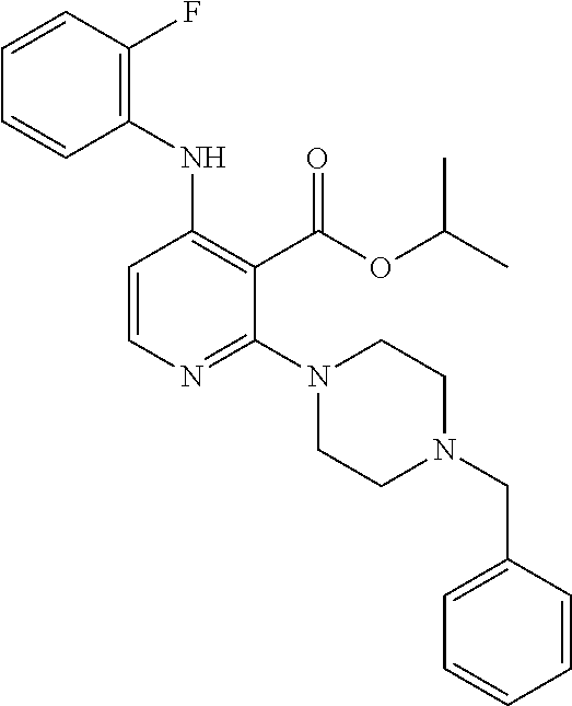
C1=CN=C(N2CCN(CC3=CC=CC=C3)CC2)C(C(OC(C)C)=O)=C1NC1=C(F)C=CC=C1
